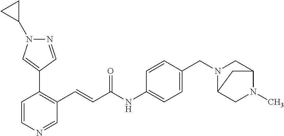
C1=CN=CC(C=CC(NC2=CC=C(CN3C4CN(C)C(C3)C4)C=C2)=O)=C1C1=CN(C2CC2)N=C1
